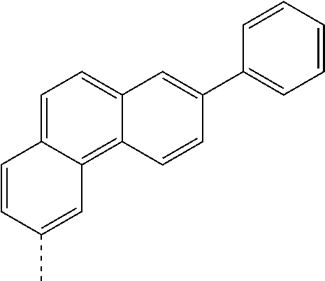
C1=C2C(=C3C(=C1)C=C(C1=CC=CC=C1)C=C3)C=C(C)C=C2
